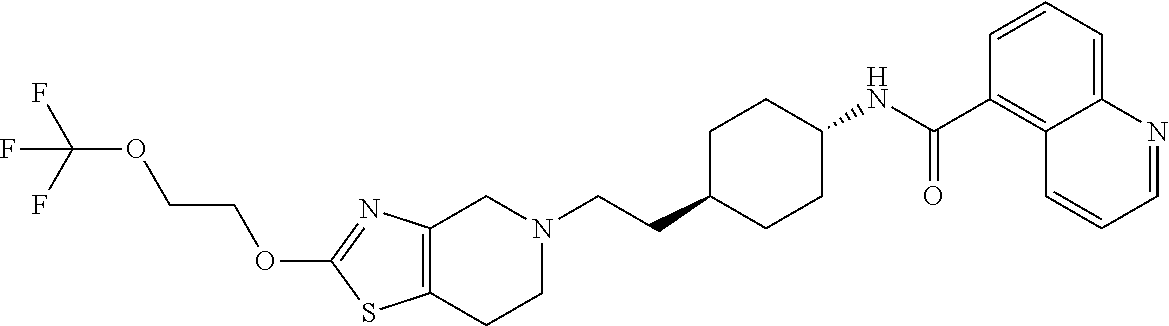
C12=C(CCN(CCC3CCC(NC(C4=C5C(=CC=C4)N=CC=C5)=O)CC3)C1)SC(OCCOC(F)(F)F)=N2
